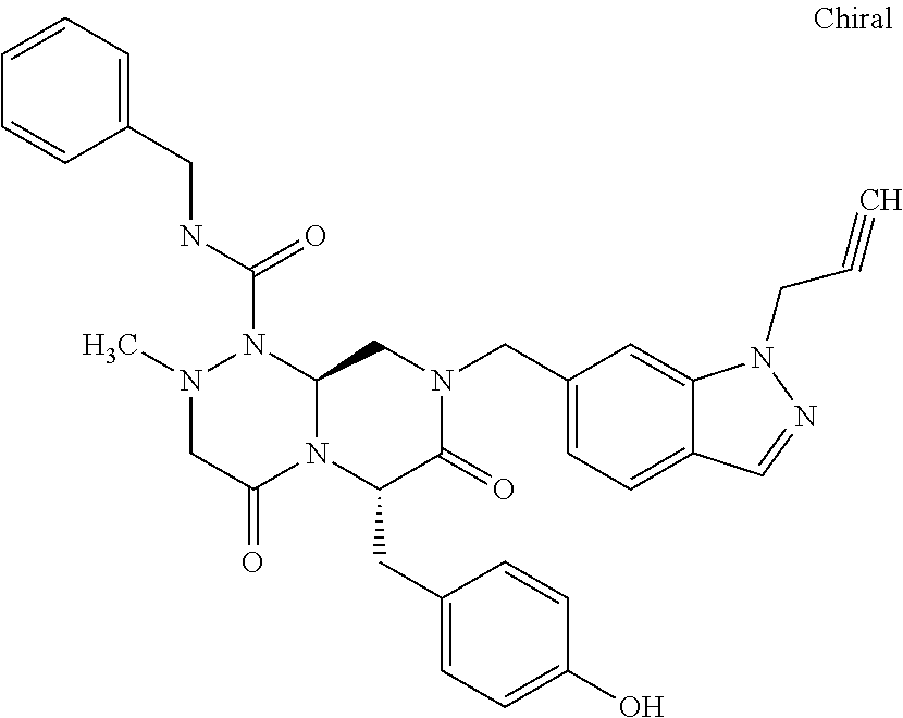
N1(C)CC(=O)N2C(N1C(NCC1=CC=CC=C1)=O)CN(CC1=CC=C3C(=C1)N(CC#C)N=C3)C(=O)C2CC1=CC=C(O)C=C1
